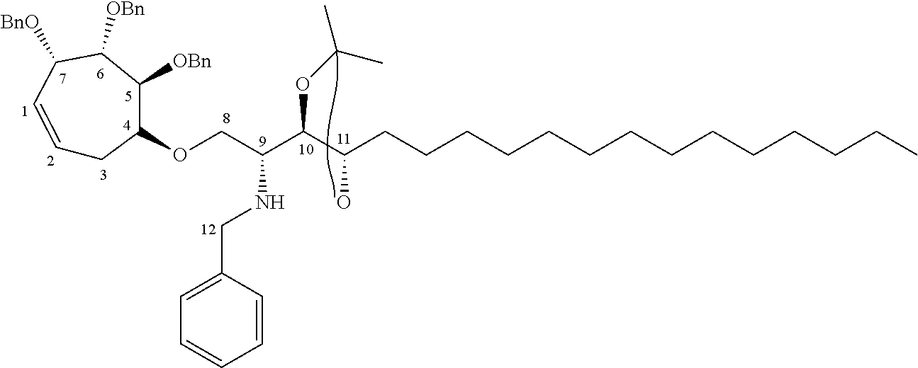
C1=CC([BnO])C([OBn])C([OBn])C(OCC(NCC2=CC=CC=C2)C(C(CCCCCCCCCCCCCC)O)OC(C)C)C1
